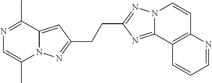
C(C1=NN2C(=N1)C1=C(C=C2)N=CC=C1)CC1=NN2C(C)=CN=C(C)C2=C1
